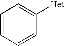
C1=CC=CC([Het])=C1
